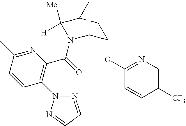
C1(OC2=NC=C([CF3])C=C2)C2N(C(=O)C3=C(N4N=CC=N4)C=CC(C)=N3)C([Me])([H])C(C1)C2
